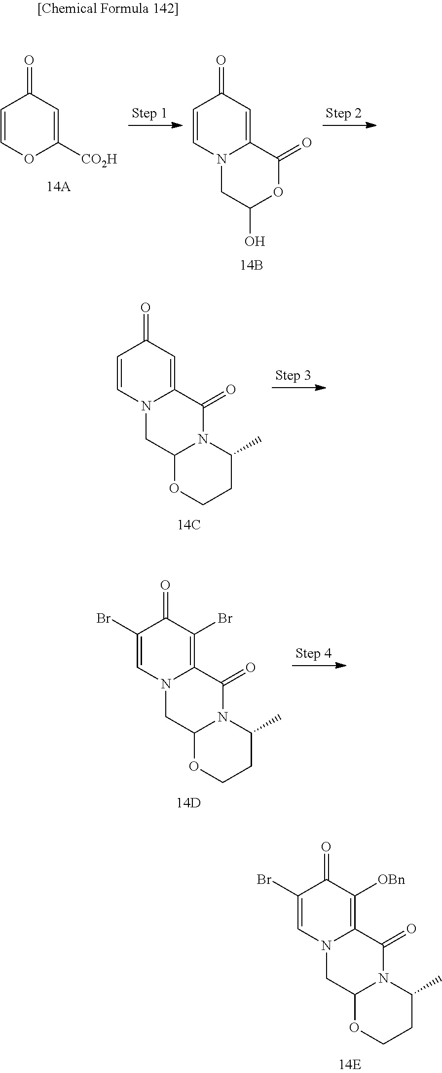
C1=COC([CO2H])=CC1=O.C1=CN2C(=CC1=O)C(=O)OC(O)C2.C1=CN2C(=CC1=O)C(=O)N1C(C2)OCCC1C.C1(Br)=CN2C(=C(Br)C1=O)C(=O)N1C(C2)OCCC1C.C1(Br)=CN2C(=C([OBn])C1=O)C(=O)N1C(C2)OCCC1C
